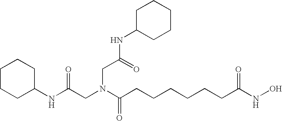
C1CCC(NC(CN(C(CCCCCCC(NO)=O)=O)CC(NC2CCCCC2)=O)=O)CC1
